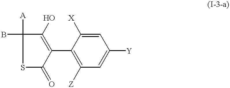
S1C(=O)C(C2=C([Z])C=C([Y])C=C2[X])=C(O)C1([A])B
